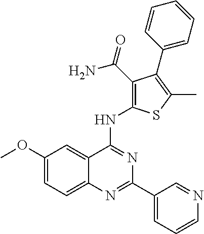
C1(OC)=CC=C2C(=C1)C(NC1=C(C(N)=O)C(C3=CC=CC=C3)=C(C)S1)=NC(C1=CC=CN=C1)=N2
